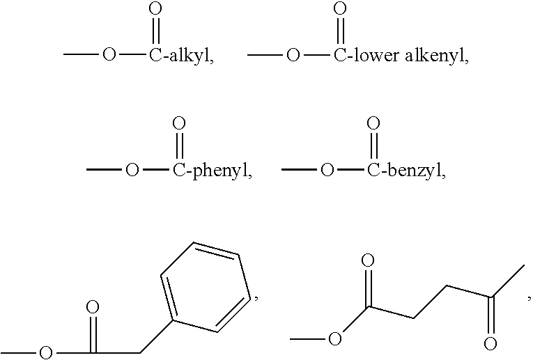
COC(=O)CC1=CC=CC=C1.COC(CCC(C)=O)=O.CO[C-alkyl]=O.CO[C-lower alkenyl]=O.CO[C-phenyl]=O.CO[C-benzyl]=O
